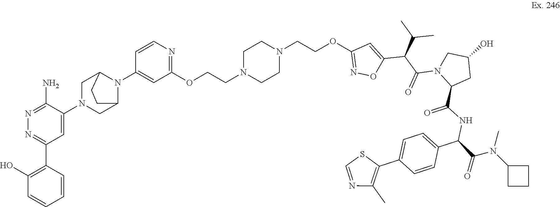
C1(N)=NN=C(C2=C(O)C=CC=C2)C=C1N1CC2N(C3=CC(OCCN4CCN(CCOC5=NOC(C(C(C)C)C(N6C(C(=O)NC(C7=CC=C(C8=C(C)N=CS8)C=C7)C(N(C7CCC7)C)=O)CC(O)C6)=O)=C5)CC4)=NC=C3)C(C1)CC2
